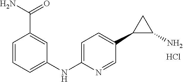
C1=C(NC2=CC=CC(C(N)=O)=C2)N=CC(C2C(N)C2)=C1.Cl
